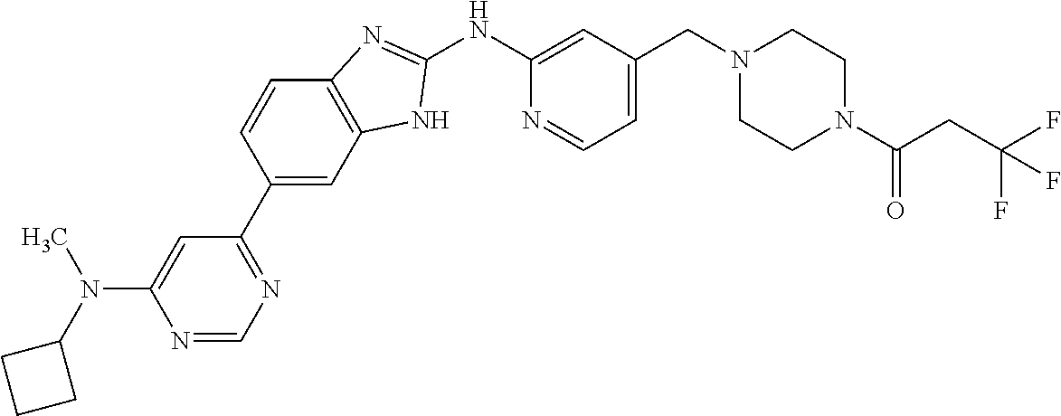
N1=CN=C(C2=CC3=C(C=C2)N=C(NC2=CC(CN4CCN(C(CC(F)(F)F)=O)CC4)=CC=N2)N3)C=C1N(C1CCC1)C
